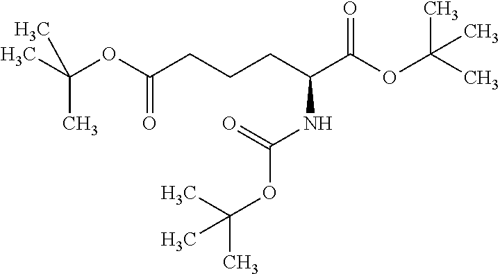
CC(OC(CCCC(C(OC(C)(C)C)=O)NC(=O)OC(C)(C)C)=O)(C)C
